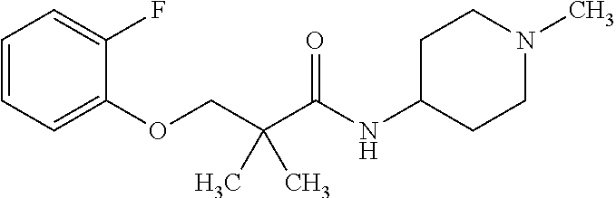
C1=CC=C(OCC(C(NC2CCN(C)CC2)=O)(C)C)C(F)=C1
